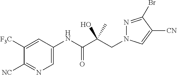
C(C(C(NC1=CN=C([NC])C([F3C])=C1)=O)(C)O)N1N=C(Br)C([CN])=C1
